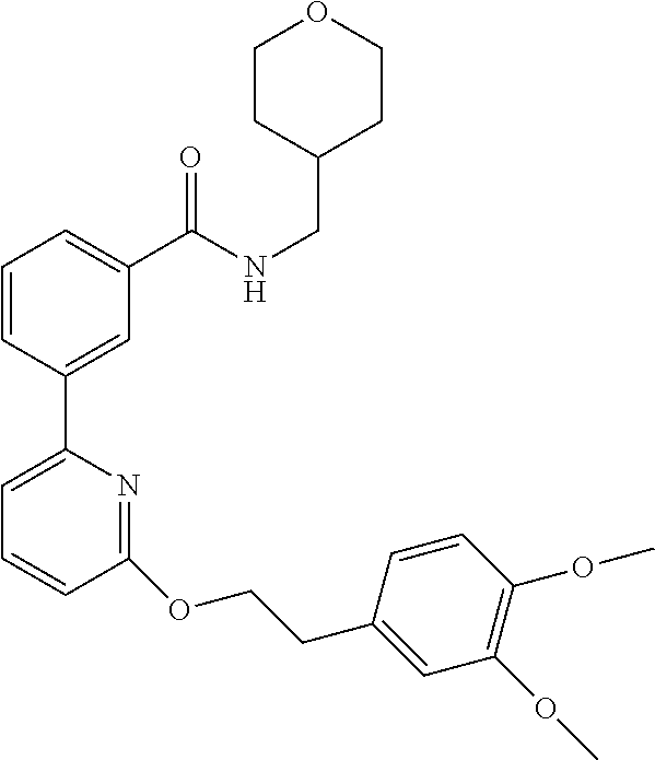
C1=CC(C2=CC=CC(OCCC3=CC(OC)=C(OC)C=C3)=N2)=CC(C(NCC2CCOCC2)=O)=C1
